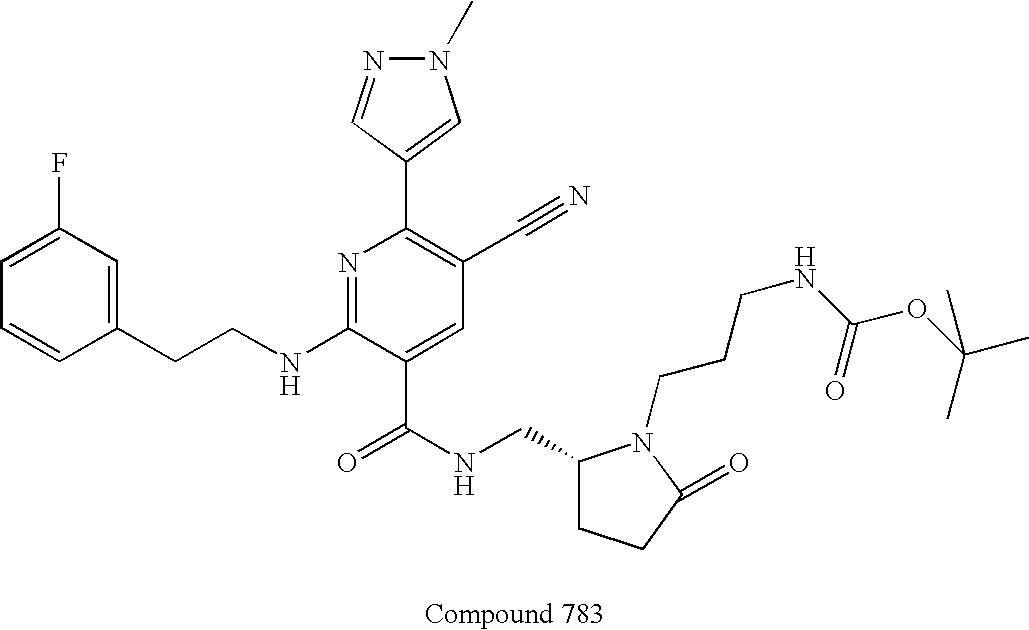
C1=CC(CCNC2=NC(C3=CN(C)N=C3)=C(C#N)C=C2C(NCC2CCC(=O)N2CCCNC(=O)OC(C)(C)C)=O)=CC(F)=C1
